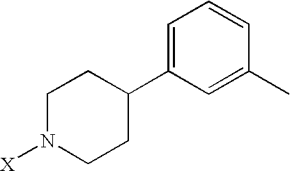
C1N([X])CCC(C2=CC=CC(C)=C2)C1
